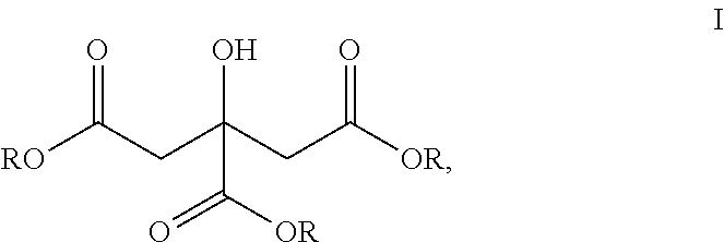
[RO]C(CC(CC([OR])=O)(O)C([OR])=O)=O
